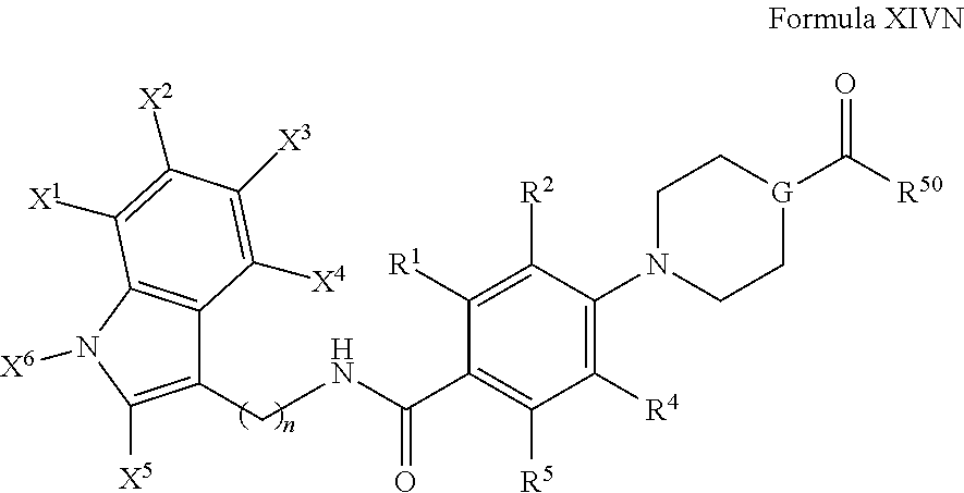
C1(CNC(C2=C([R5])C([R4])=C(N3CC[G](C([R50])=O)CC3)C([R2])=C2[R1])=O)=C([X5])N([X6])C2=C1C([X4])=C([X3])C([X2])=C2[X1]
